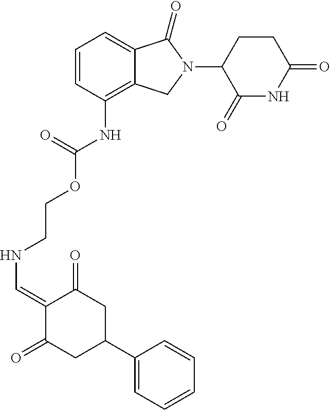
C12=C(NC(OCCNC=C3C(=O)CC(C4=CC=CC=C4)CC3=O)=O)C=CC=C1C(=O)N(C1C(=O)NC(=O)CC1)C2
